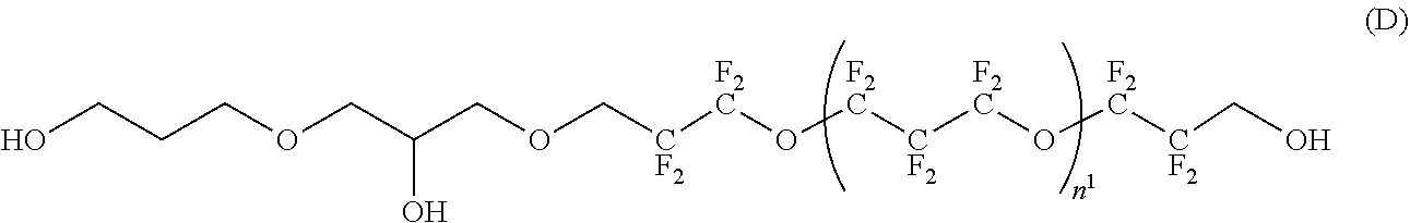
C(OC[CF2][F2C]O[F2C][CF2][F2C]O[F2C][CF2]CO)C(COCCCO)O
